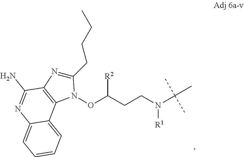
C(CCN(C(C)(C)C)[R1])(ON1C(CCCC)=NC2=C1C1=CC=CC=C1N=C2N)[R2]
